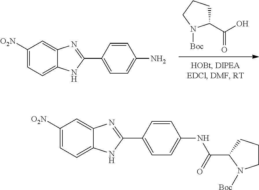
C1(C(O)=O)CCCN1[Boc].C1([O2N])=CC=C2C(=C1)N=C(C1=CC=C(N)C=C1)N2.C1([O2N])=CC=C2C(=C1)N=C(C1=CC=C(NC(C3N([Boc])CCC3)=O)C=C1)N2
